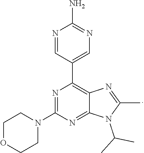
N1=C(N2CCOCC2)N=C2C(=C1C1=CN=C(N)N=C1)N=C(C)N2C(C)C
